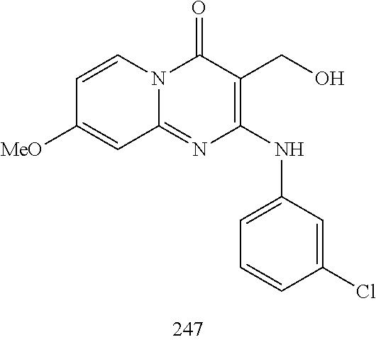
C1=CC([MeO])=CC2=NC(NC3=CC=CC(Cl)=C3)=C(CO)C(=O)N12
